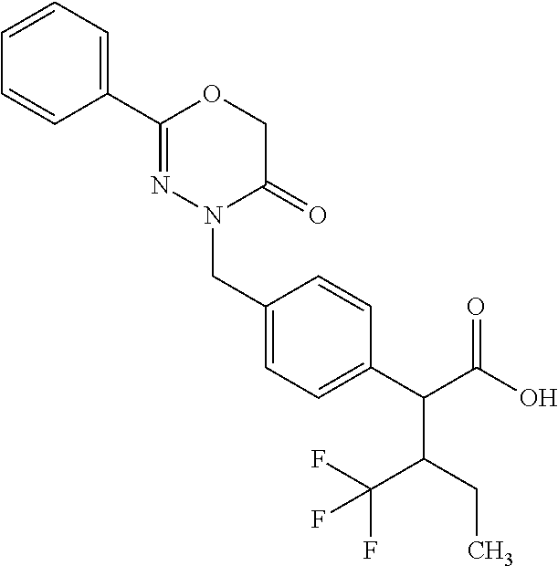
C1(C2=NN(CC3=CC=C(C(C(O)=O)C(CC)C(F)(F)F)C=C3)C(=O)CO2)=CC=CC=C1
